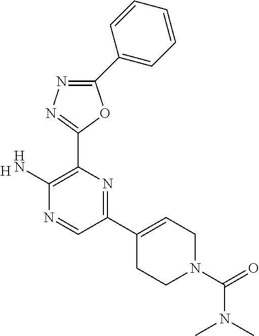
C1(C2=CC=CC=C2)=NN=C(C2=C(N)N=CC(C3=CCN(C(=O)N(C)C)CC3)=N2)O1.[H]
